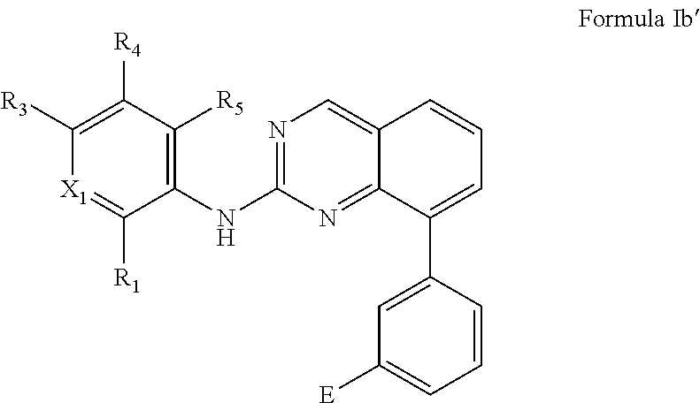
C1([R4])=C([R3])[X1]=C([R1])C(NC2=NC=C3C(=N2)C(C2=CC([E])=CC=C2)=CC=C3)=C1[R5]
